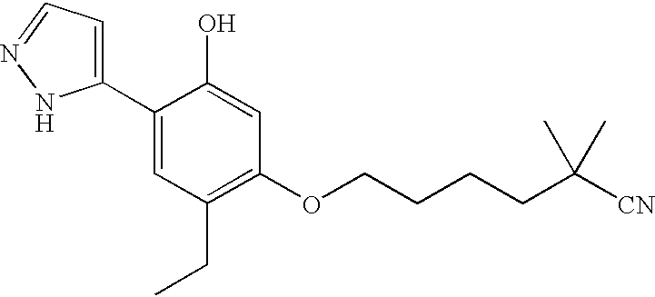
C1(C2=CC=NN2)=CC(CC)=C(OCCCCC([CN])(C)C)C=C1O
